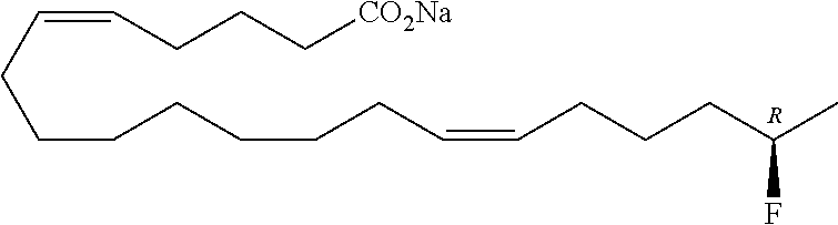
C(=CCCC[CO2Na])CCCCCCCC=CCCCC(C)F.[R]
